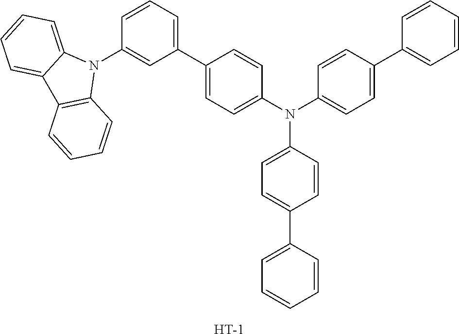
N(C1=CC=C(C2=CC=CC=C2)C=C1)(C1=CC=C(C2=CC=CC(N3C4=CC=CC=C4C4=C3C=CC=C4)=C2)C=C1)C1=CC=C(C2=CC=CC=C2)C=C1.[H]
